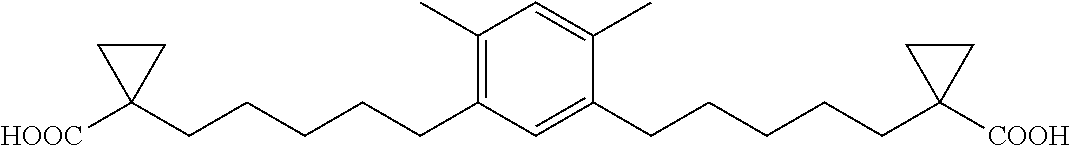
C1(C)=C(CCCCCC2([HOOC])CC2)C=C(CCCCCC2([COOH])CC2)C(C)=C1
